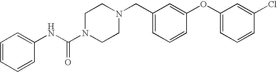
C1=CC=CC(NC(N2CCN(CC3=CC=CC(OC4=CC=CC(Cl)=C4)=C3)CC2)=O)=C1
